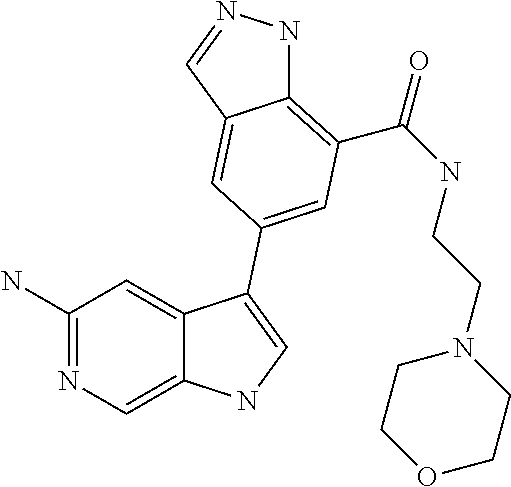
C1(N)=NC=C2C(=C1)C(C1=CC(C(=O)NCCN3CCOCC3)=C3NN=CC3=C1)=CN2
